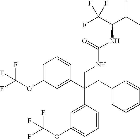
C1=C(OC(F)(F)F)C=C(C(CC2=CC=CC=C2)(C2=CC(OC(F)(F)F)=CC=C2)CNC(NC(C(C)C)C(F)(F)F)=O)C=C1
